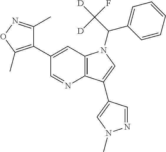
C1(C2=CC3=C(N=C2)C(C2=CN(C)N=C2)=CN3C(C2=CC=CC=C2)C([D])(F)[D])=C(C)ON=C1C
